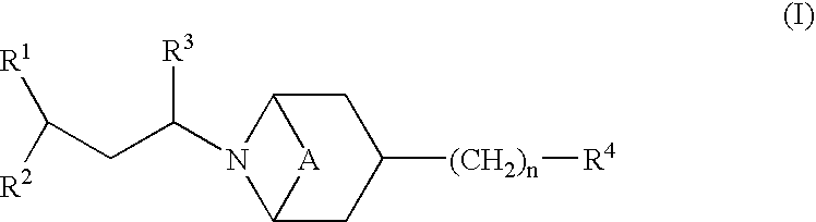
C12CC([(CH2)n][R4])CC(N1C(CC([R1])[R2])[R3])[A]2
